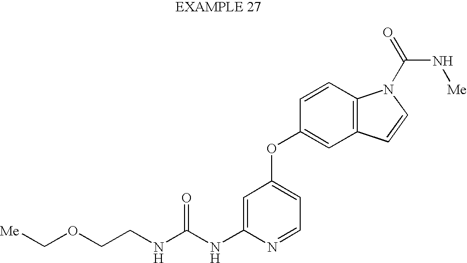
C1=C(NC(NCCOC[Me])=O)N=CC=C1OC1=CC2=C(C=C1)N(C(N[Me])=O)C=C2
